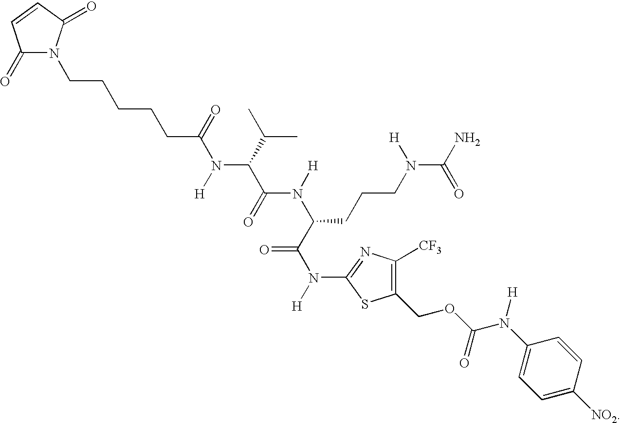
N(C(C(N(C1=NC([CF3])=C(COC(N(C2=CC=C([NO2])C=C2)[H])=O)S1)[H])=O)CCCN(C(N)=O)[H])(C(=O)C(N(C(CCCCCN1C(=O)C=CC1=O)=O)[H])C(C)C)[H]
